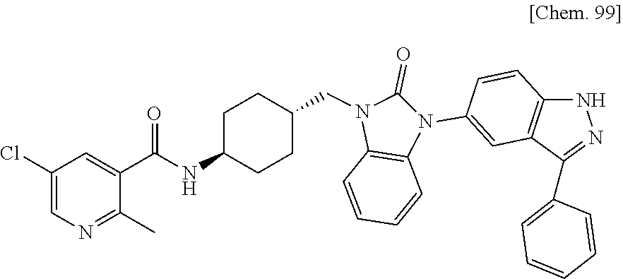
C1(C)=NC=C(Cl)C=C1C(=O)NC1CCC(CN2C(=O)N(C3=CC4=C(NN=C4C4=CC=CC=C4)C=C3)C3=C2C=CC=C3)CC1
